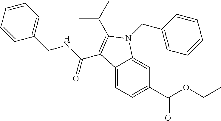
C12=CC=C(C(OCC)=O)C=C1N(CC1=CC=CC=C1)C(C(C)C)=C2C(NCC1=CC=CC=C1)=O
